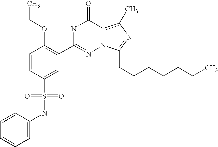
C1=CC(S(NC2=CC=CC=C2)(=O)=O)=CC(C2=NN3C(=C(C)N=C3CCCCCCC)C(=O)N2)=C1OCC
